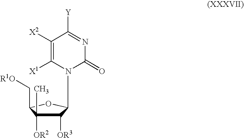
C1([OR3])C([OR2])(C)C(C[R1O])OC1N1C([X1])=C([X2])C([Y])=NC1=O
